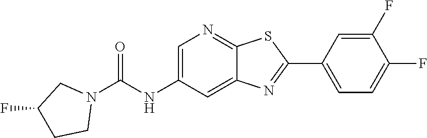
C1(F)=CC(C2=NC3=CC(NC(N4CC(F)CC4)=O)=CN=C3S2)=CC=C1F
